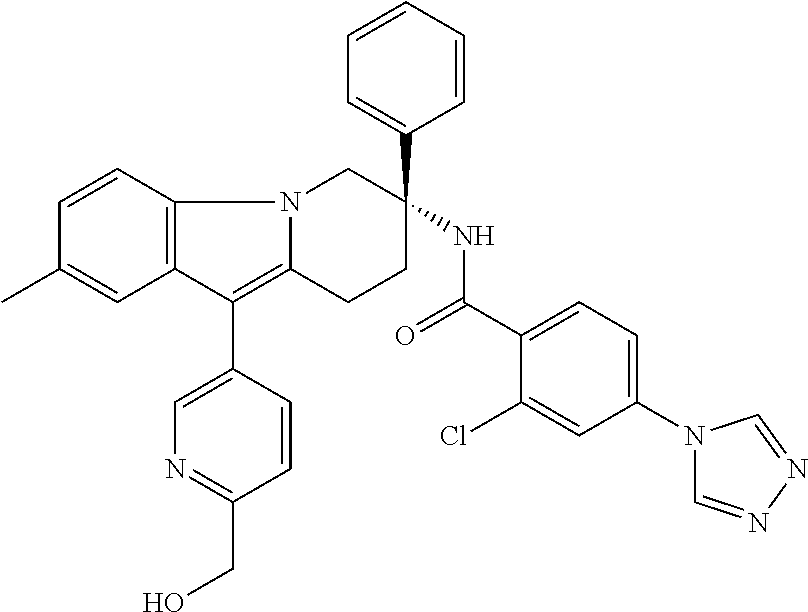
C12=C(C=CC(C)=C1)N1C(=C2C2=CN=C(CO)C=C2)CCC(C2=CC=CC=C2)(NC(=O)C2=CC=C(N3C=NN=C3)C=C2Cl)C1
